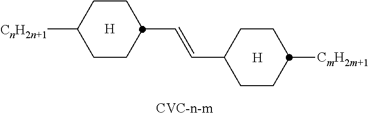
[CnH2n+1]C1CCC(C=CC2CCC([CmH2m+1])CC2)CC1.[H].[H]
